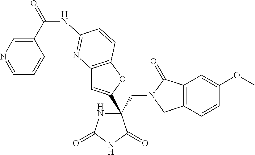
C(C1(C2=CC3=C(O2)C=CC(NC(C2=CN=CC=C2)=O)=N3)NC(=O)NC1=O)N1CC2=C(C1=O)C=C(OC)C=C2
